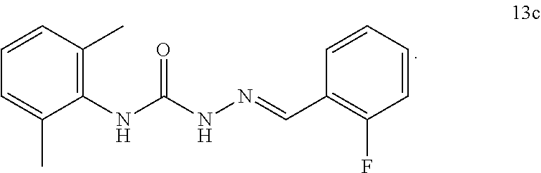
C1(C)=CC=CC(C)=C1NC(NN=CC1=C(F)C=CC=C1)=O
